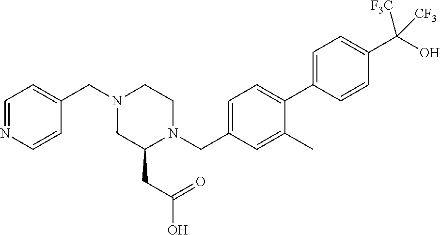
C1=NC=CC(CN2CC(CC(O)=O)N(CC3=CC=C(C4=CC=C(C(O)([CF3])[CF3])C=C4)C(C)=C3)CC2)=C1
